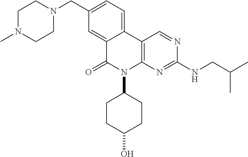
C1N(C)CCN(CC2=CC=C3C(=C2)C(=O)N(C2CCC(O)CC2)C2=C3C=NC(NCC(C)C)=N2)C1
